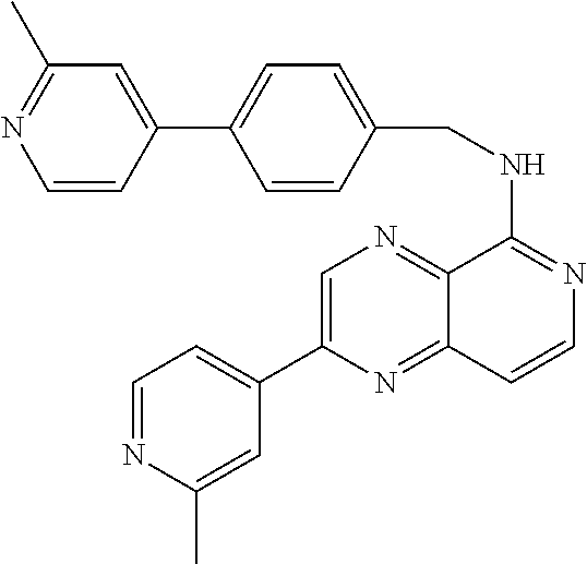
C1=C(C2=CC=NC(C)=C2)N=C2C(=N1)C(NCC1=CC=C(C3=CC(C)=NC=C3)C=C1)=NC=C2
